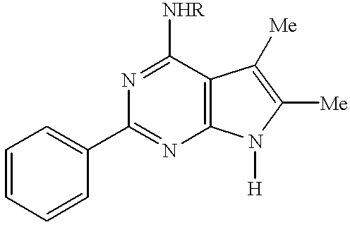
C12=C(C([NHR])=NC(C3=CC=CC=C3)=N1)C([Me])=C([Me])N2[H]
